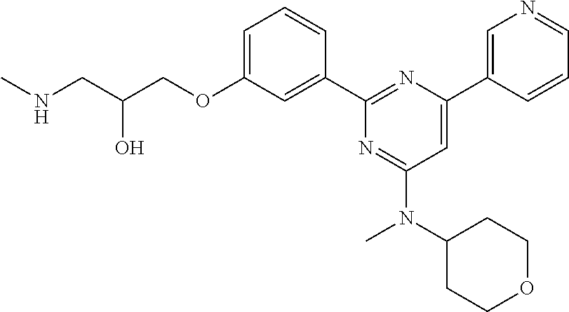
N(CC(COC1=CC=CC(C2=NC(C3=CN=CC=C3)=CC(N(C3CCOCC3)C)=N2)=C1)O)C
